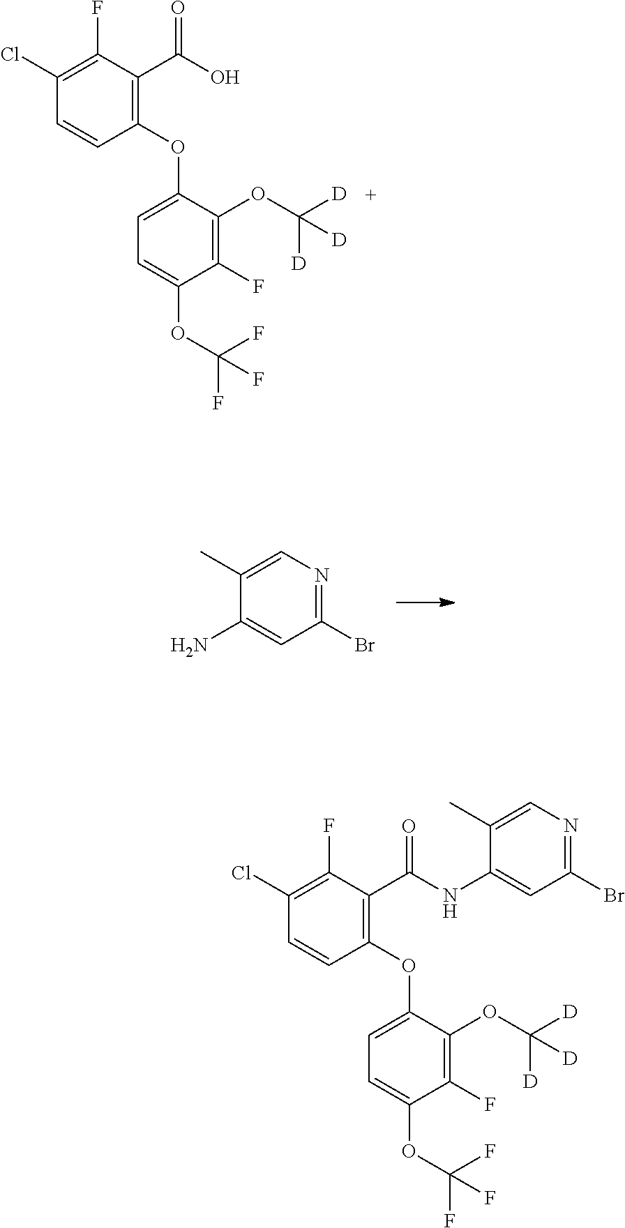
C1(OC2=CC=C(OC(F)(F)F)C(F)=C2OC([D])([D])[D])=C(C(O)=O)C(F)=C(Cl)C=C1.C1(C)=CN=C(Br)C=C1N.C1(OC2=CC=C(OC(F)(F)F)C(F)=C2OC([D])([D])[D])=C(C(NC2=CC(Br)=NC=C2C)=O)C(F)=C(Cl)C=C1
